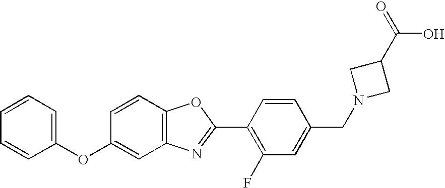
C1=CC=C(OC2=CC3=C(C=C2)OC(C2=C(F)C=C(CN4CC(C(=O)O)C4)C=C2)=N3)C=C1
